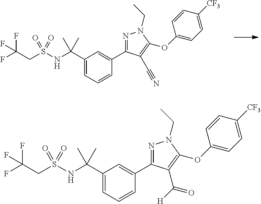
FC(CS(NC(C1=CC=CC(C2=NN(CC)C(OC3=CC=C([CF3])C=C3)=C2C#N)=C1)(C)C)(=O)=O)(F)F.FC(CS(NC(C1=CC=CC(C2=NN(CC)C(OC3=CC=C([CF3])C=C3)=C2C([H])=O)=C1)(C)C)(=O)=O)(F)F
